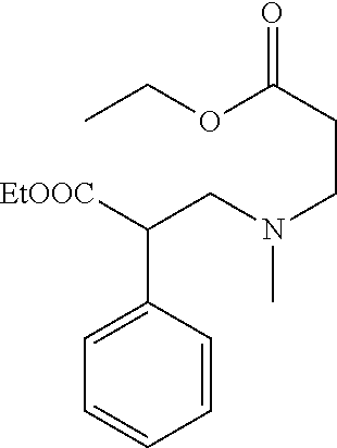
C(C([EtOOC])C1=CC=CC=C1)N(CCC(OCC)=O)C
